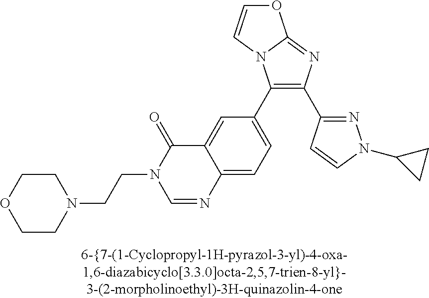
C1(C2=CC=C3C(=C2)C(=O)N(CCN2CCOCC2)C=N3)=C(C2=NN(C3CC3)C=C2)N=C2N1C=CO2
